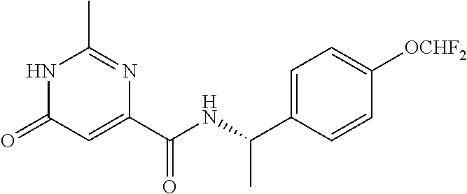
C1(C)=NC(C(NC(C2=CC=C([OCHF2])C=C2)C)=O)=CC(=O)N1
